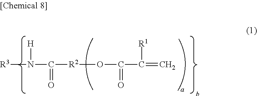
[R3]N(C([R2]OC(C(=C)[R1])=O)=O)[H]
